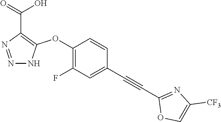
C1(OC2=C(C(=O)O)N=NN2)=C(F)C=C(C#CC2=NC([CF3])=CO2)C=C1
